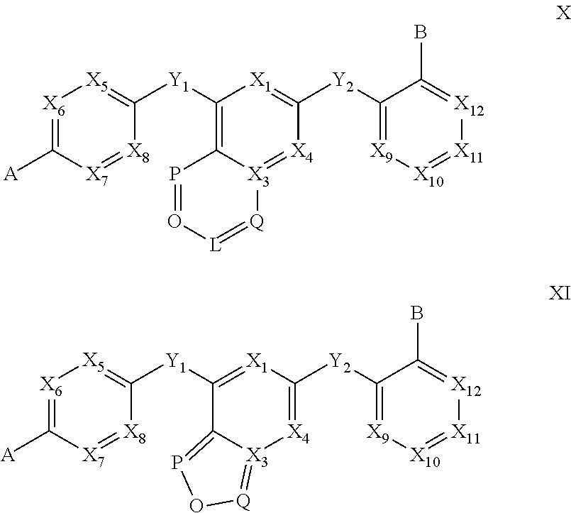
[X6]1=C([A])[X7]=[X8]C([Y1]C2=C3[X3](=[X4]C([Y2]C4=[X9][X10]=[X11][X12]=C4B)=[X1]2)[Q]=[L]O=P3)=[X5]1.[X6]1=C([A])[X7]=[X8]C([Y1]C2=[X1]C([Y2]C3=[X9][X10]=[X11][X12]=C3B)=[X4][X3]3=[Q]OP=C23)=[X5]1
